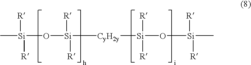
C[Si]([R])(O[Si]([R])([R])[CyH2y][Si]([R])(O[Si]([R])(C)[R])[R])[R]
